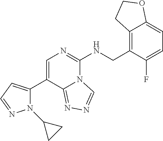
C1(C2=CC=NN2C2CC2)=CN=C(NCC2=C3C(=CC=C2F)OCC3)N2C1=NN=C2
